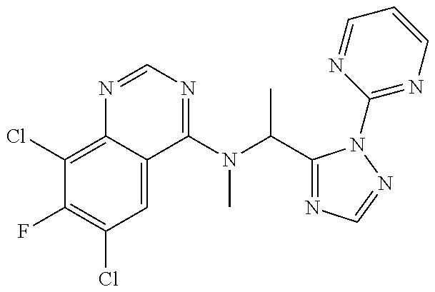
C1(Cl)=C2C(=CC(Cl)=C1F)C(N(C(C)C1=NC=NN1C1=NC=CC=N1)C)=NC=N2
